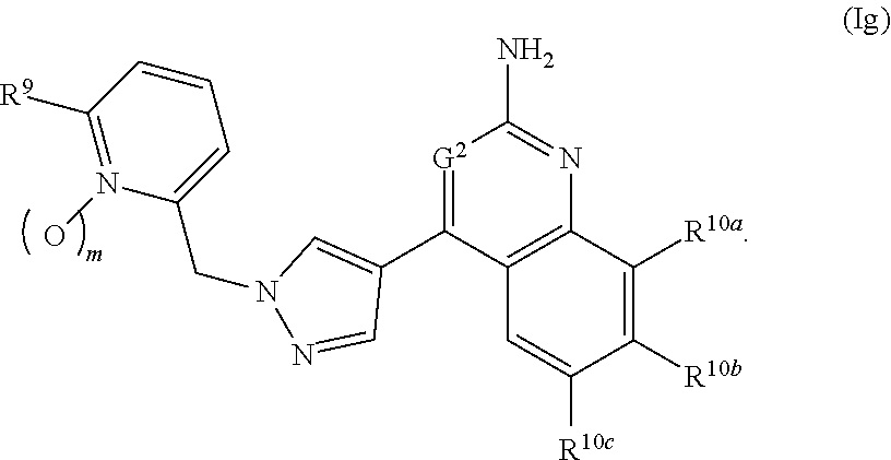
C1([R10b])=C([R10a])C2=C(C=C1[R10c])C(C1=CN(CC3=CC=CC([R9])=N3O)N=C1)=[G2]C(N)=N2
